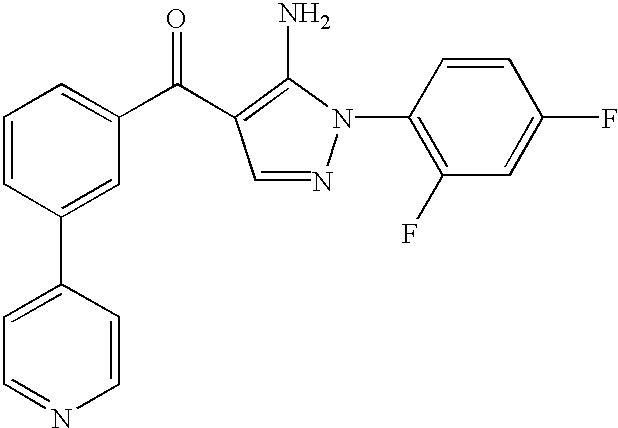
C1=CC(C2=CC=NC=C2)=CC(C(=O)C2=C(N)N(C3=C(F)C=C(F)C=C3)N=C2)=C1
